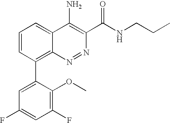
C1(C2=C3C(=CC=C2)C(N)=C(C(NCCC)=O)N=N3)=CC(F)=CC(F)=C1OC
